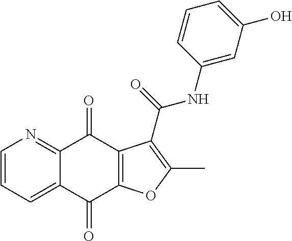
C1=CC=C2C(=N1)C(=O)C1=C(C2=O)OC(C)=C1C(=O)NC1=CC(O)=CC=C1
